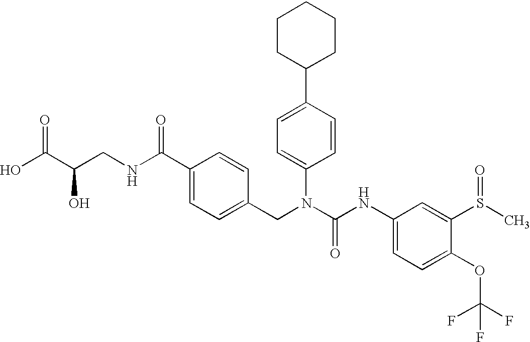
OC(C(CNC(C1=CC=C(CN(C(NC2=CC=C(OC(F)(F)F)C(S(C)=O)=C2)=O)C2=CC=C(C3CCCCC3)C=C2)C=C1)=O)O)=O
